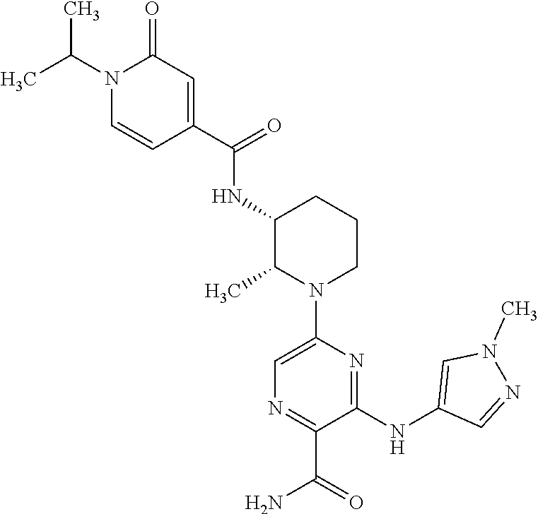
C1(C(=O)NC2C(C)N(C3=CN=C(C(=O)N)C(NC4=CN(C)N=C4)=N3)CCC2)=CC(=O)N(C(C)C)C=C1
